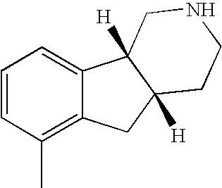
C1=CC(C)=C2C(=C1)C1([H])C([H])(C2)CCNC1
